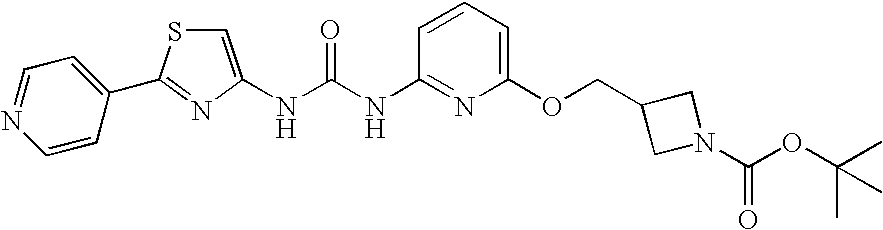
N(C(NC1=NC(OCC2CN(C(OC(C)(C)C)=O)C2)=CC=C1)=O)C1=CSC(C2=CC=NC=C2)=N1
